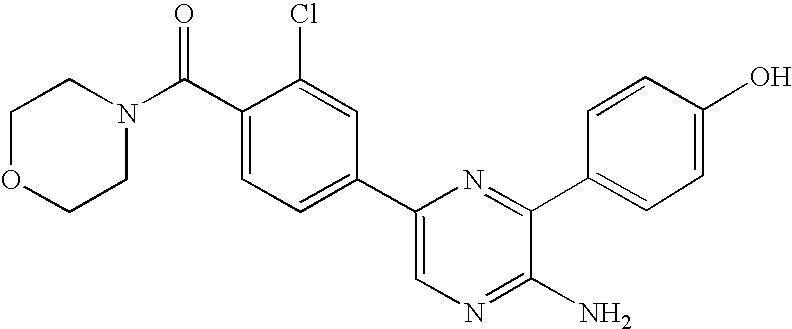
C1=C(C2=CC=C(C(N3CCOCC3)=O)C(Cl)=C2)N=C(C2=CC=C(O)C=C2)C(N)=N1
